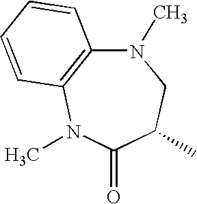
N1(C)C2=C(N(C)C(=O)C(C)C1)C=CC=C2
